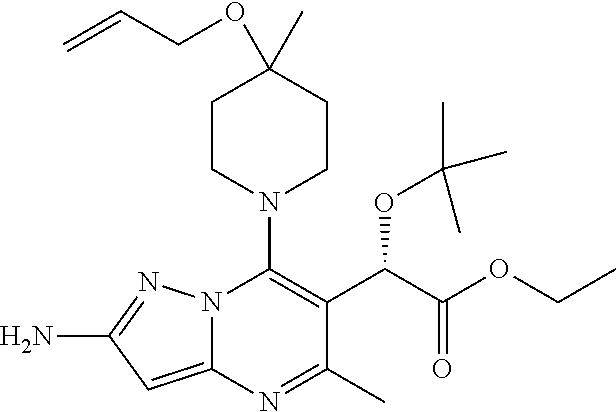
C1CN(C2=C(C(C(=O)OCC)OC(C)(C)C)C(C)=NC3=CC(N)=NN23)CCC1(OCC=C)C
